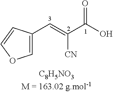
C1=C(C=C(C(O)=O)[CN])C=CO1
